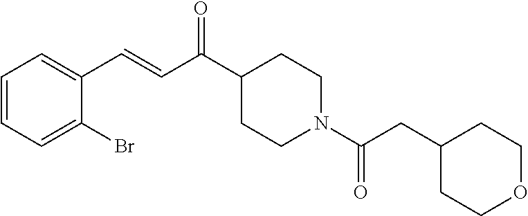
C1=CC=C(Br)C(C=CC(C2CCN(C(CC3CCOCC3)=O)CC2)=O)=C1
